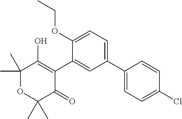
C1(C2=CC=C(OCC)C(C3=C(O)C(C)(C)OC(C)(C)C3=O)=C2)=CC=C(Cl)C=C1
